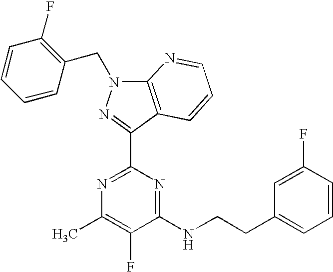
N1=C(C2=NN(CC3=C(F)C=CC=C3)C3=C2C=CC=N3)N=C(NCCC2=CC=CC(F)=C2)C(F)=C1C
